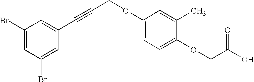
C1(Br)=CC(Br)=CC(C#CCOC2=CC=C(OCC(O)=O)C(C)=C2)=C1
